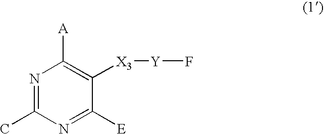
N1=C(C)N=C([E])C([X3][Y]F)=C1[A]
